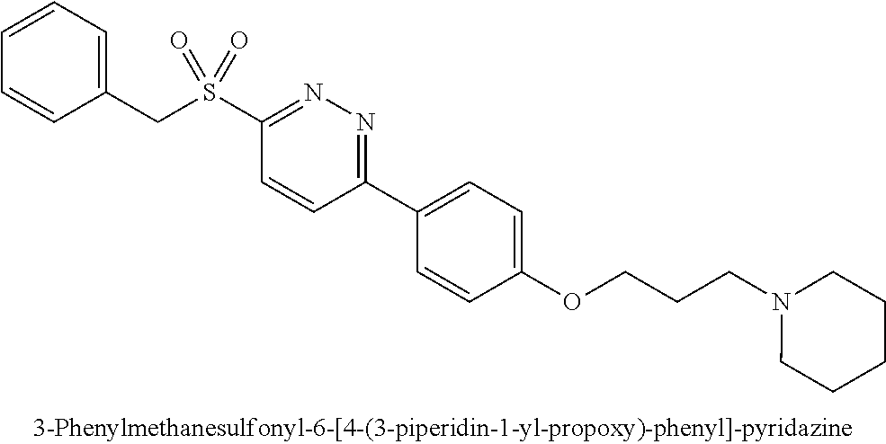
C1(S(CC2=CC=CC=C2)(=O)=O)=NN=C(C2=CC=C(OCCCN3CCCCC3)C=C2)C=C1
